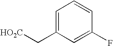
C1=C(C[HO2C])C=C(F)C=C1
